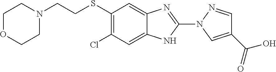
C1(SCCN2CCOCC2)=C(Cl)C=C2C(=C1)N=C(N1C=C(C(=O)O)C=N1)N2
